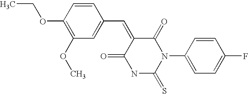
CCOC1=C(OC)C=C(C=C2C(=O)N(C3=CC=C(F)C=C3)C(=S)NC2=O)C=C1
